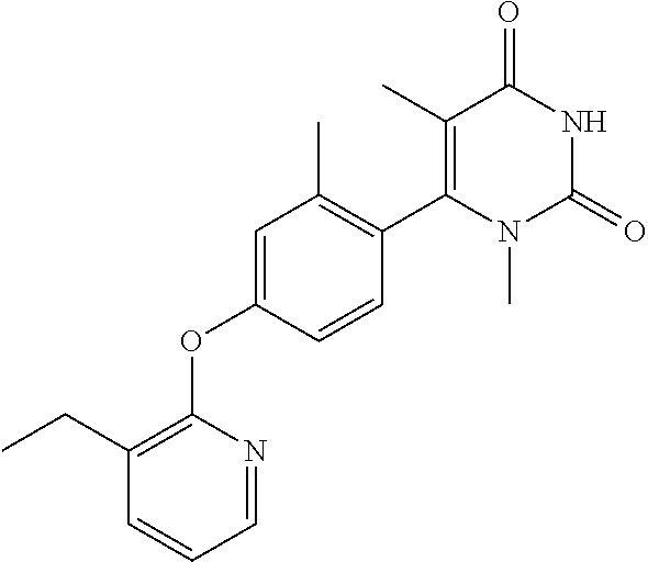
C1=C(OC2=C(CC)C=CC=N2)C=CC(C2=C(C)C(=O)NC(=O)N2C)=C1C
